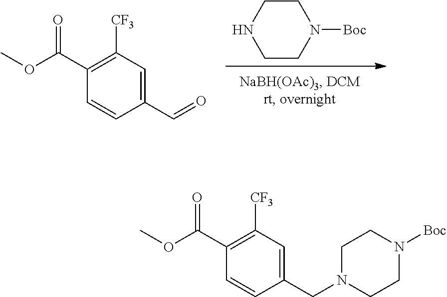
C1CN([Boc])CCN1.O=CC1=CC([CF3])=C(C(OC)=O)C=C1.N1(CC2=CC([CF3])=C(C(OC)=O)C=C2)CCN([Boc])CC1
